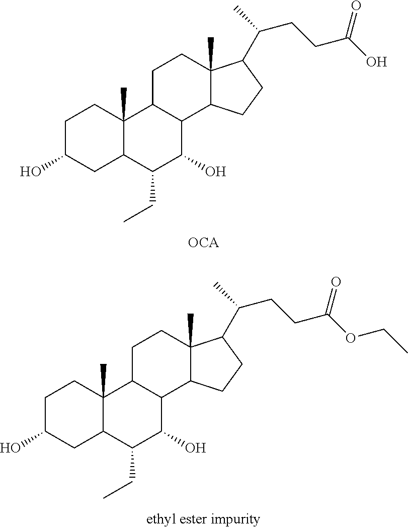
C1C(O)CC2C(C)(C1)C1C(C(O)C2CC)C2C(C)(CC1)C(C(C)CCC(OCC)=O)CC2.C1C(O)CC2C(C)(C1)C1C(C(O)C2CC)C2C(C)(CC1)C(C(C)CCC(O)=O)CC2
